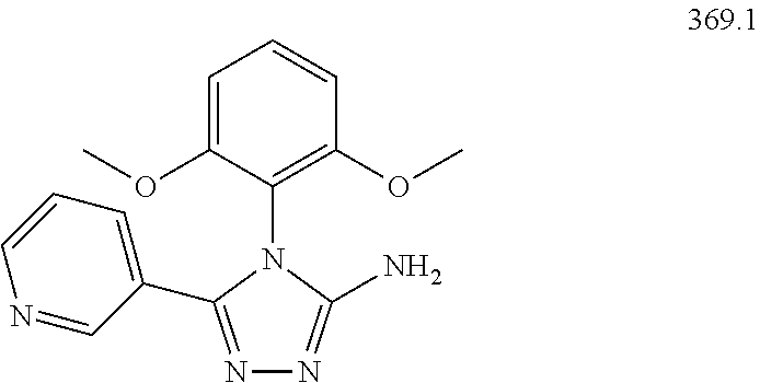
N1=C(C2=CC=CN=C2)N(C2=C(OC)C=CC=C2OC)C(N)=N1
